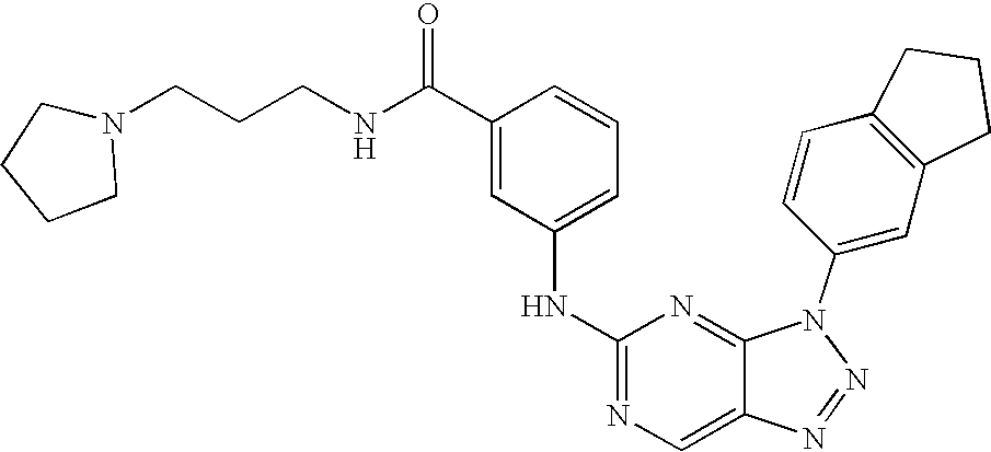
C1(C(NCCCN2CCCC2)=O)=CC(NC2=NC=C3C(=N2)N(C2=CC4=C(C=C2)CCC4)N=N3)=CC=C1
